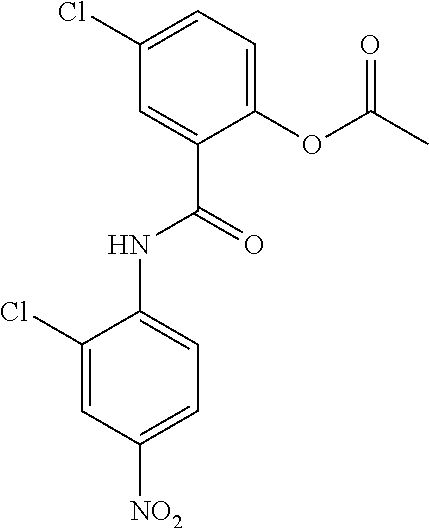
C1(OC(C)=O)=CC=C(Cl)C=C1C(=O)NC1=CC=C([NO2])C=C1Cl
